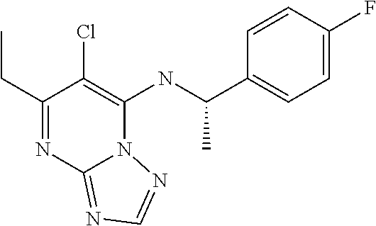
C1(CC)=NC2=NC=NN2C(NC(C2=CC=C(F)C=C2)C)=C1Cl
